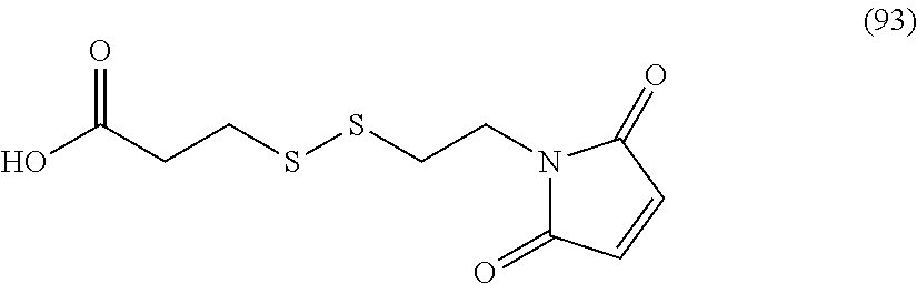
OC(CCSSCCN1C(=O)C=CC1=O)=O
